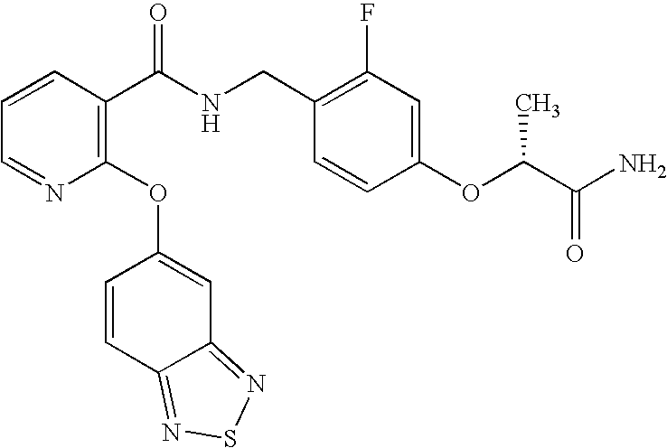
C1=CC(C(NCC2=C(F)C=C(OC(C(N)=O)C)C=C2)=O)=C(OC2=CC3=NSN=C3C=C2)N=C1
